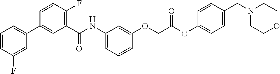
C1=CC(F)=CC(C2=CC(C(NC3=CC=CC(OCC(OC4=CC=C(CN5CCOCC5)C=C4)=O)=C3)=O)=C(F)C=C2)=C1
